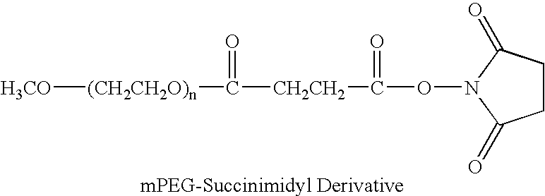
[H3CO][(CH2CH2O)n]C(=O)[CH2CH2]C(=O)ON1C(=O)CCC1=O
